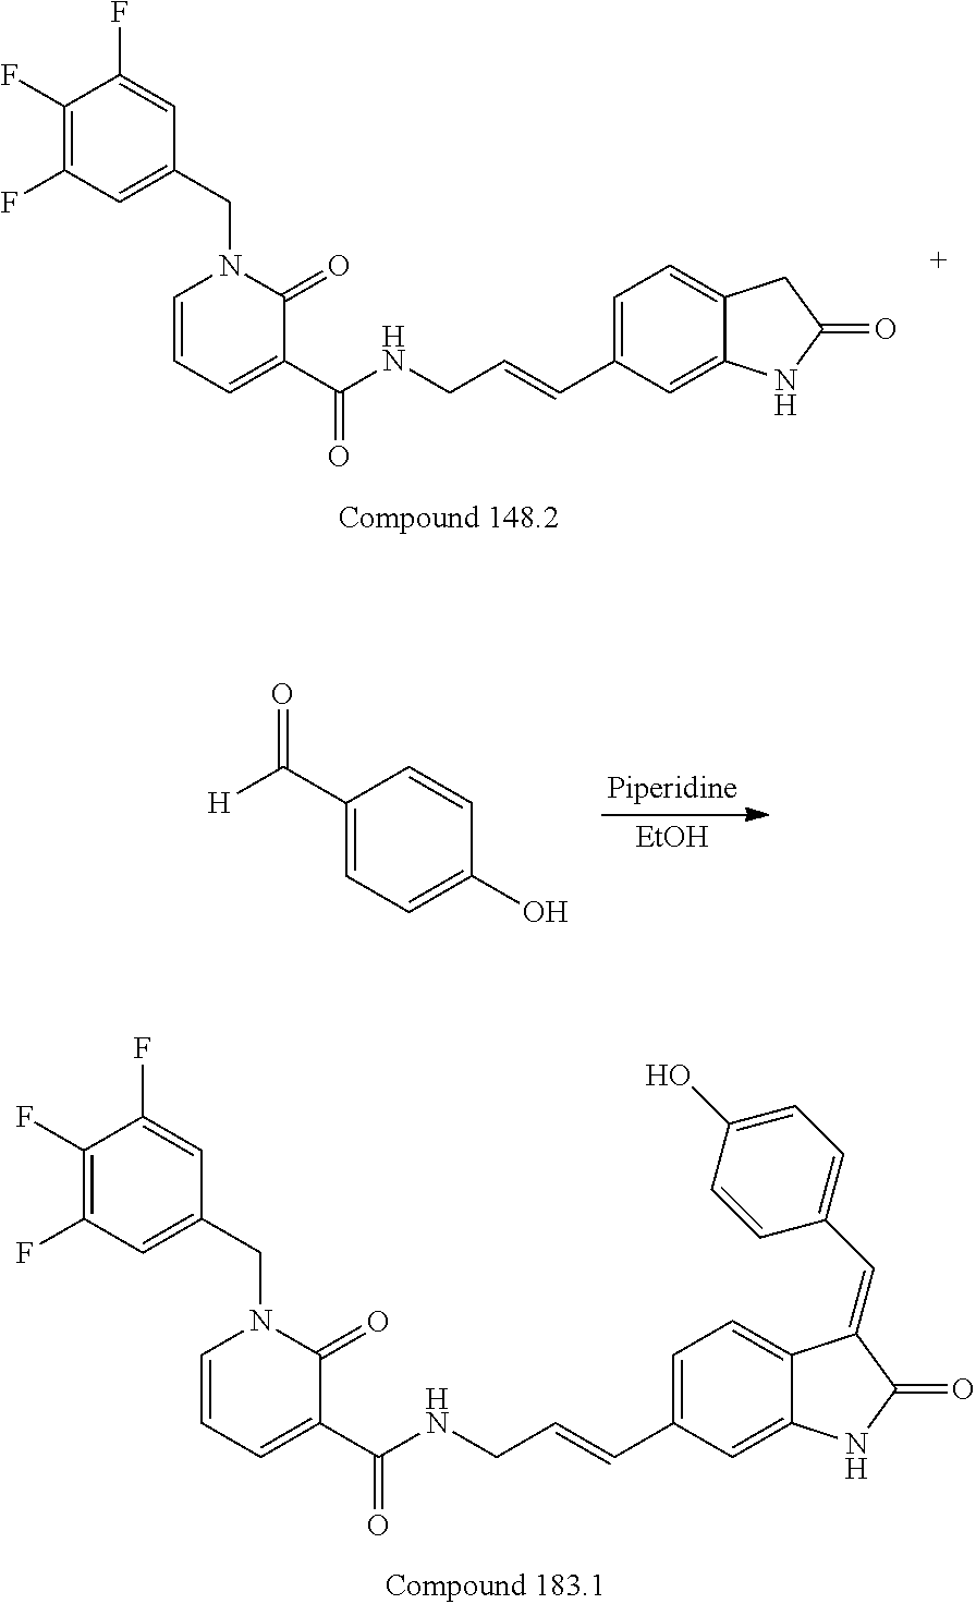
C12=CC(C=CCNC(C3=CC=CN(CC4=CC(F)=C(F)C(F)=C4)C3=O)=O)=CC=C1CC(=O)N2.[EtOH].C1(C([H])=O)=CC=C(O)C=C1.C12=CC(C=CCNC(C3=CC=CN(CC4=CC(F)=C(F)C(F)=C4)C3=O)=O)=CC=C1C(=CC1=CC=C(O)C=C1)C(=O)N2
